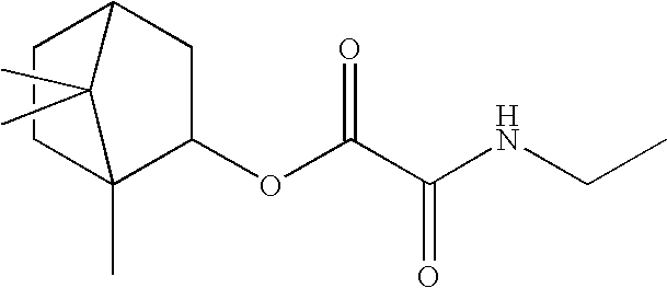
C1(OC(C(NCC)=O)=O)CC2CCC1(C)C2(C)C
